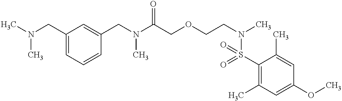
C1(CN(C)C)=CC=CC(CN(C(COCCN(C)S(=O)(C2=C(C)C=C(OC)C=C2C)=O)=O)C)=C1
